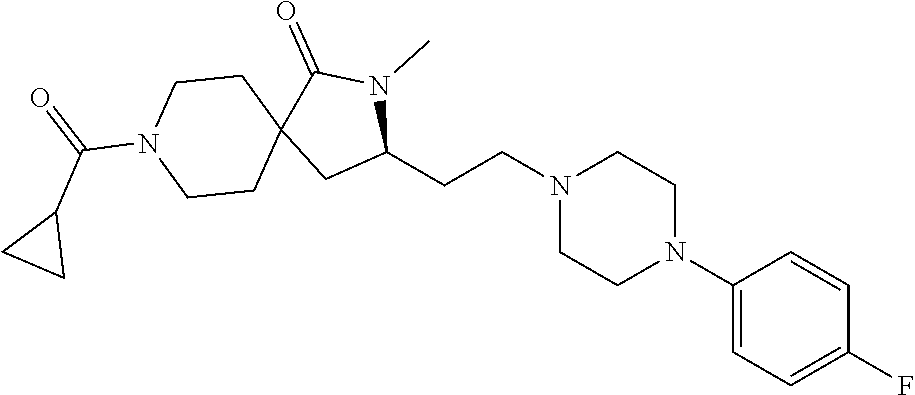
C1(N2CCN(CCC3N(C)C(=O)C4(C3)CCN(C(=O)C3CC3)CC4)CC2)=CC=C(F)C=C1
